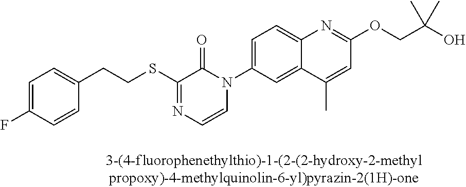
C1=C(F)C=CC(CCSC2=NC=CN(C3=CC=C4C(=C3)C(C)=CC(OCC(O)(C)C)=N4)C2=O)=C1
